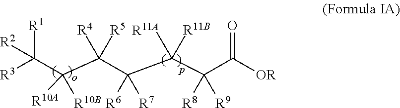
[R3]C(C(C(C(C(C(C([OR])=O)([R8])[R9])([R11A])[R11B])([R6])[R7])([R4])[R5])([R10A])[R10B])([R1])[R2]
